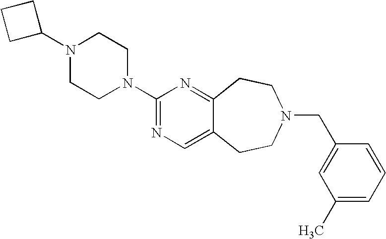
C1C(N2CCN(C3=NC=C4C(=N3)CCN(CC3=CC(C)=CC=C3)CC4)CC2)CC1
